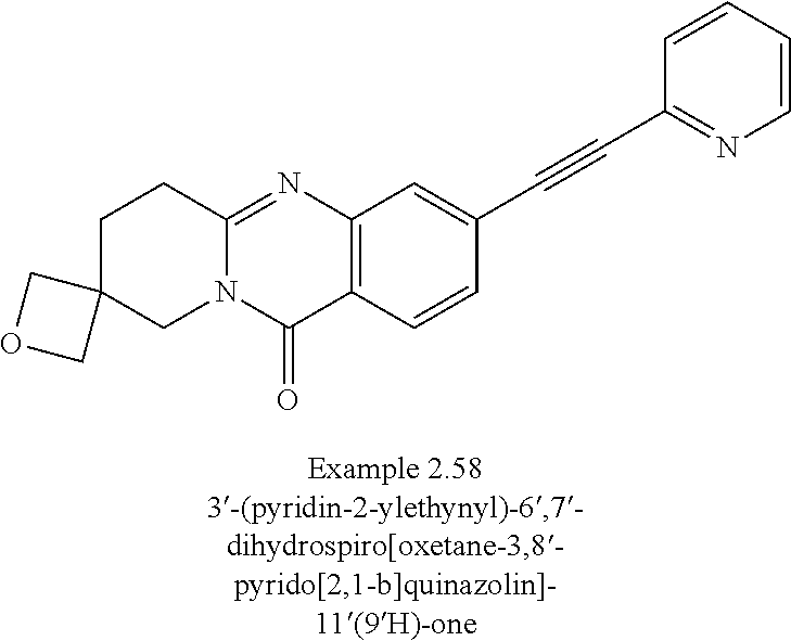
C1C2(CN3C(=NC4=C(C3=O)C=CC(C#CC3=NC=CC=C3)=C4)C1)COC2
